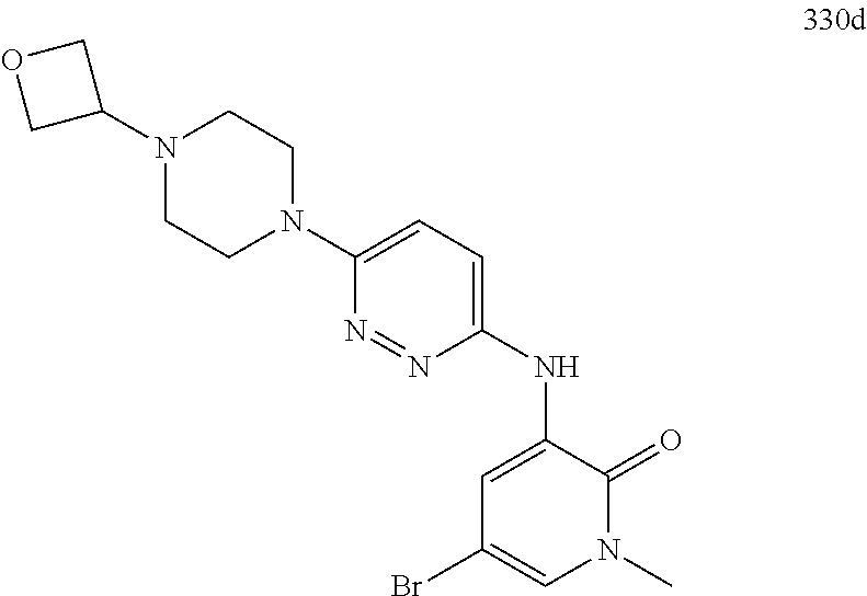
C1=C(NC2=CC(Br)=CN(C)C2=O)N=NC(N2CCN(C3COC3)CC2)=C1
